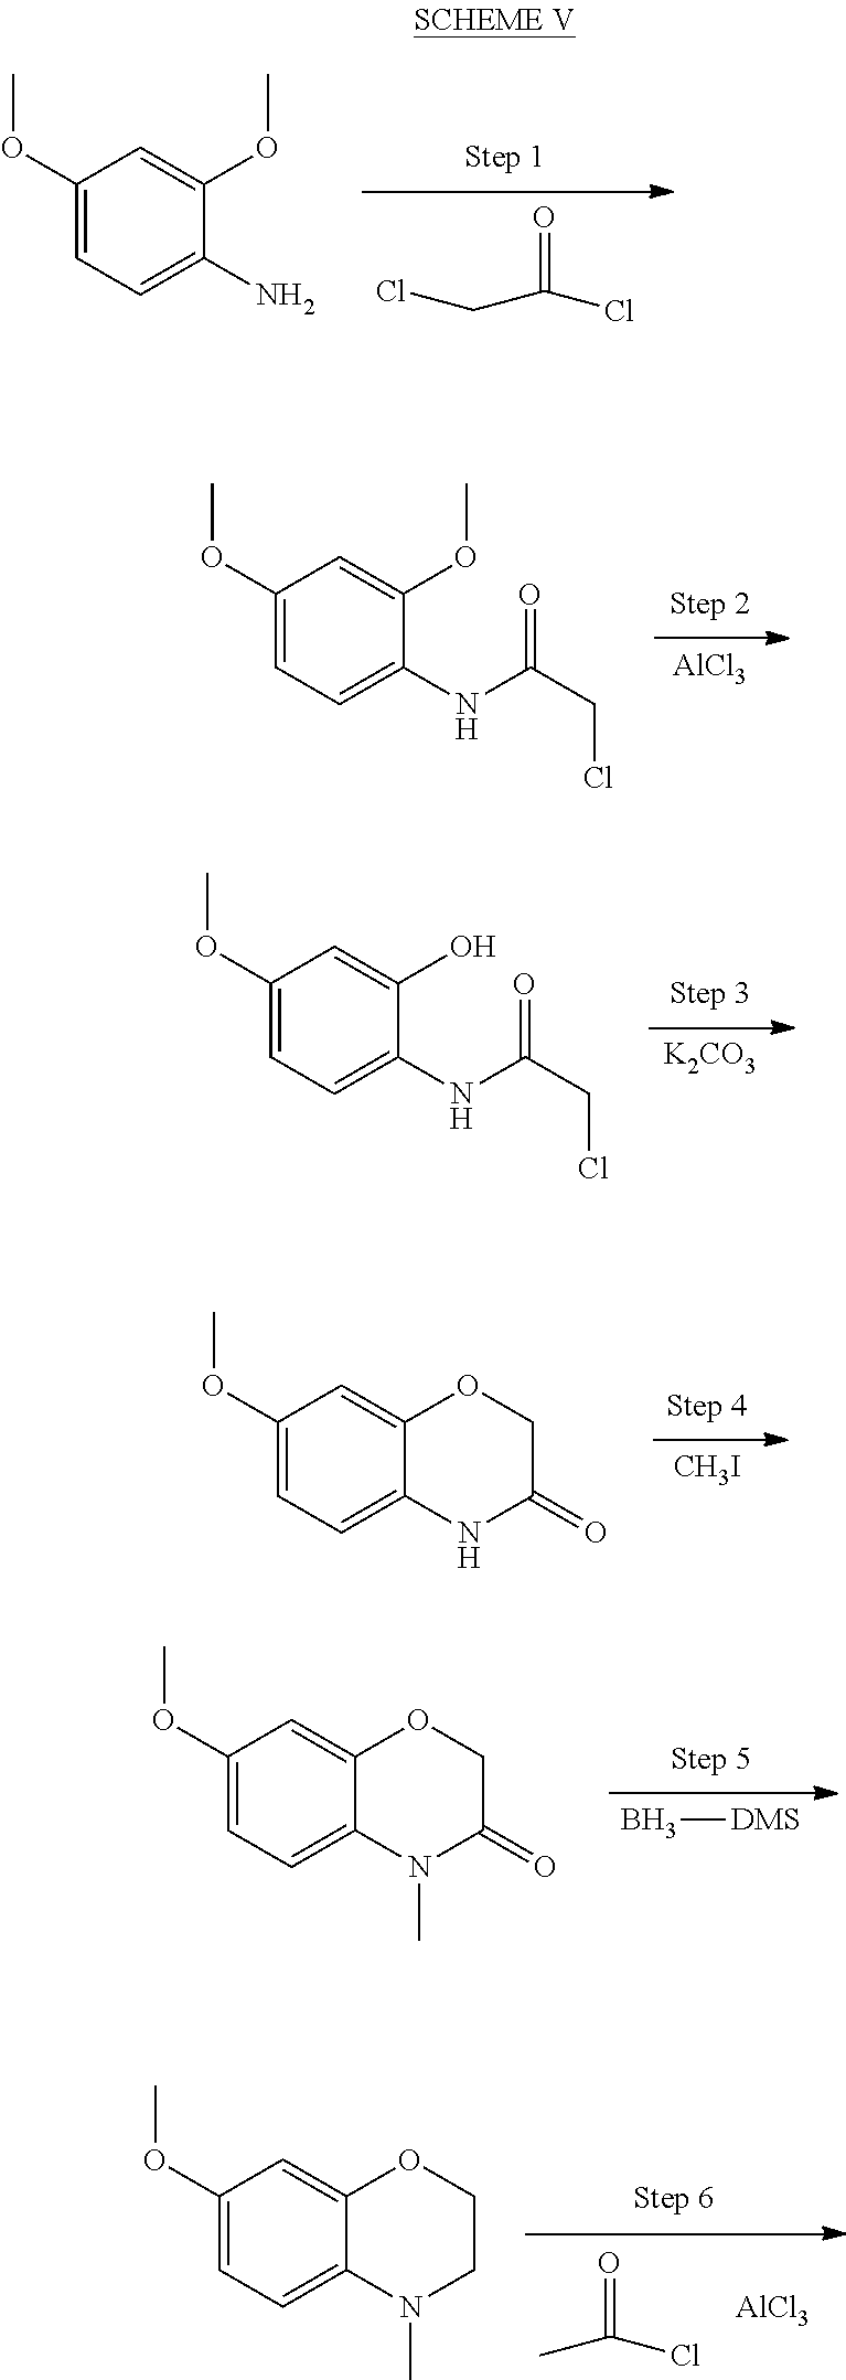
ClCC(Cl)=O.C1(OC)=CC=C(N)C(OC)=C1.[AlCl3].C1(OC)=CC=C(NC(=O)CCl)C(OC)=C1.[K2CO3].C1(OC)=CC=C(NC(=O)CCl)C(O)=C1.[CH3I].C1(OC)=CC=C2C(=C1)OCC(=O)N2.B[DMS].C1(OC)=CC=C2C(=C1)OCC(=O)N2C.CC(Cl)=O.[AlCl3].C1(OC)=CC=C2C(=C1)OCCN2C
